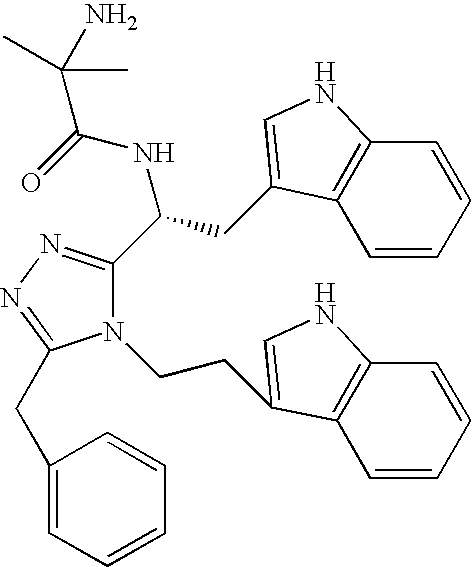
N1(CCC2=CNC3=C2C=CC=C3)C(C(CC2=CNC3=C2C=CC=C3)NC(=O)C(N)(C)C)=NN=C1CC1=CC=CC=C1
